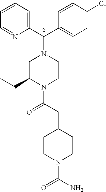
C(C1=CC=C(Cl)C=C1)(N1CC(C(C)C)N(C(CC2CCN(C(N)=O)CC2)=O)CC1)C1=CC=CC=N1
